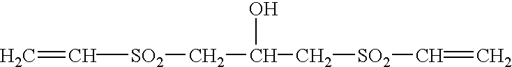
C=C[SO2]CC(O)C[SO2]C=C
